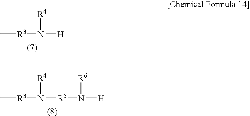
C[R3]N([H])[R4].C[R3]N([R5]N([R6])[H])[R4]
